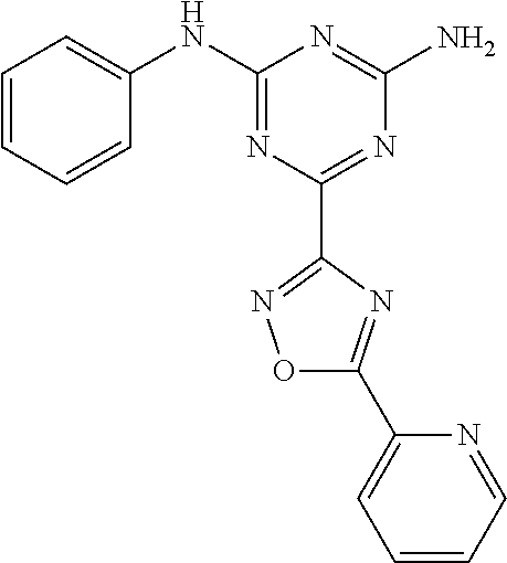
C1=CC=CC(NC2=NC(C3=NOC(C4=CC=CC=N4)=N3)=NC(N)=N2)=C1
